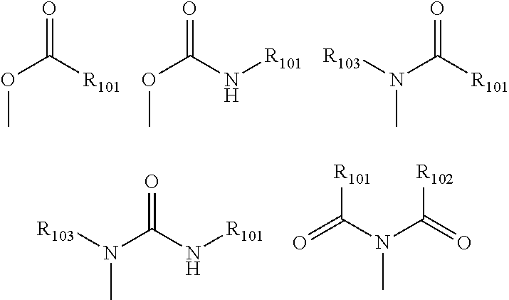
O(C([R101])=O)C.O(C(N[R101])=O)C.[R103]N(C([R101])=O)C.N(C(N[R101])=O)([R103])C.O=C(N(C(=O)[R102])C)[R101]
